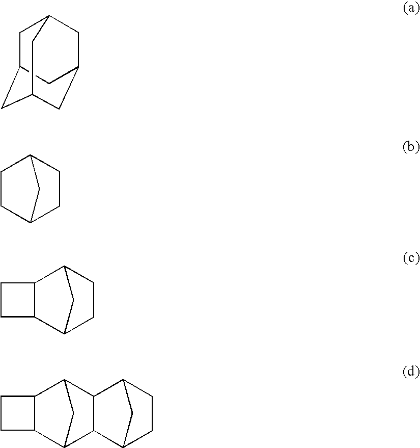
C1C2CC3CC(CC1C3)C2.C1C2CCC(C1)C2.C12C3CCC(C1CC2)C3.C12C3CC(C1CC2)C1C3C2CCC1C2
